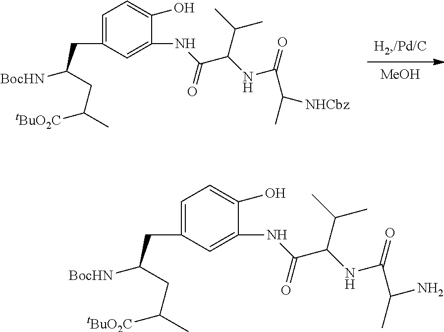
[MeOH].C1=C(CC([BocHN])CC(C)[tBuO2C])C=C(NC(C(NC(=O)C(C)[NHCbz])C(C)C)=O)C(O)=C1.C1=C(CC([BocHN])CC(C)[tBuO2C])C=C(NC(C(NC(=O)C(C)N)C(C)C)=O)C(O)=C1
